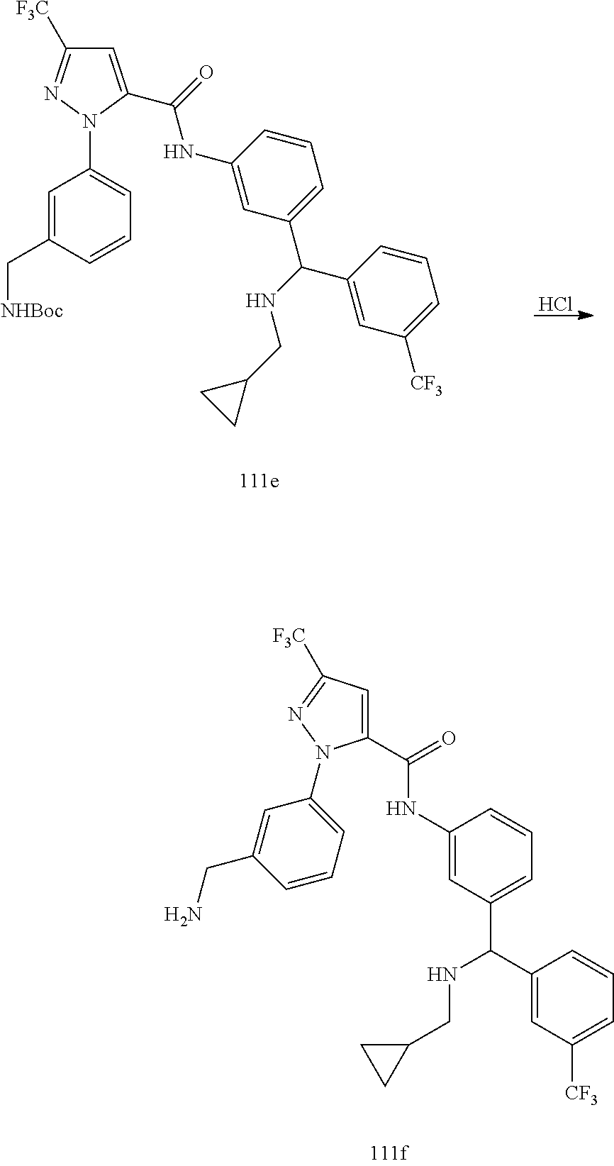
Cl.C1=C(C(=O)NC2=CC(C(C3=CC([CF3])=CC=C3)NCC3CC3)=CC=C2)N(C2=CC=CC(C[NHBoc])=C2)N=C1[F3C].C1(C(=O)NC2=CC(C(NCC3CC3)C3=CC([CF3])=CC=C3)=CC=C2)=CC([F3C])=NN1C1=CC=CC(CN)=C1
